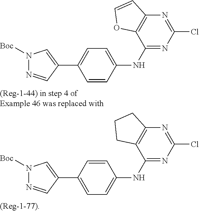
C1(NC2=CC=C(C3=CN([Boc])N=C3)C=C2)=NC(Cl)=NC2=C1OC=C2.C1(NC2=CC=C(C3=CN([Boc])N=C3)C=C2)=NC(Cl)=NC2=C1CCC2
